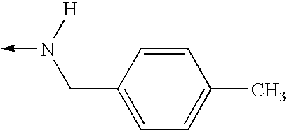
N(->C)([H])CC1=CC=C(C)C=C1
